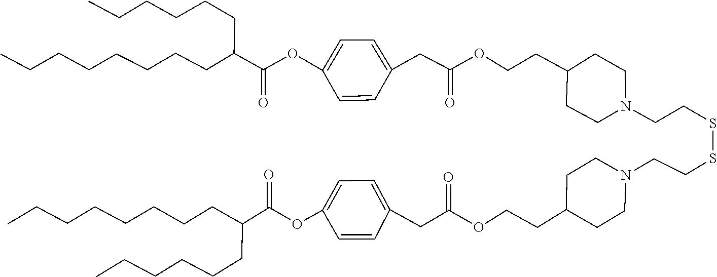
C(CC1CCN(CCSSCCN2CCC(CCOC(CC3=CC=C(OC(C(CCCCCCCC)CCCCCC)=O)C=C3)=O)CC2)CC1)OC(CC1=CC=C(OC(C(CCCCCC)CCCCCCCC)=O)C=C1)=O
